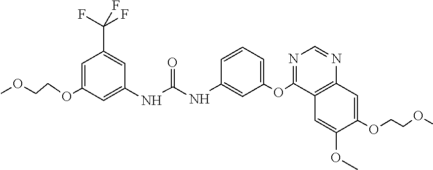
C1(NC(NC2=CC(OC3=NC=NC4=C3C=C(OC)C(OCCOC)=C4)=CC=C2)=O)=CC(OCCOC)=CC(C(F)(F)F)=C1
